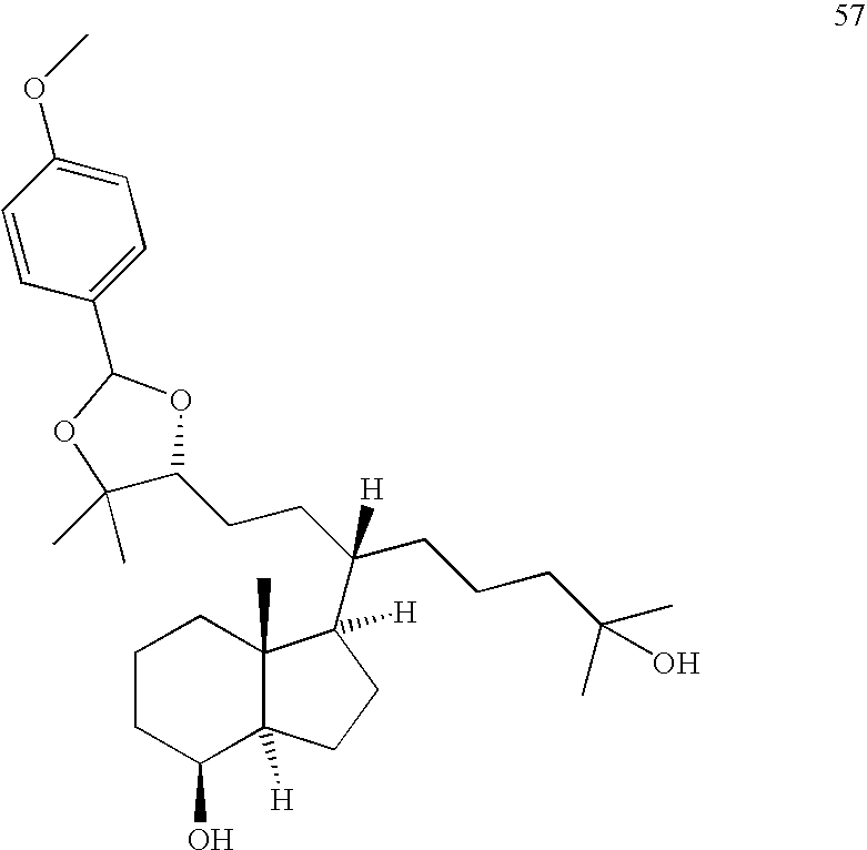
C1(O)C2([H])C(C)(CCC1)C([H])(C(CCC1C(C)(C)OC(C3=CC=C(OC)C=C3)O1)(CCCC(C)(O)C)[H])CC2
